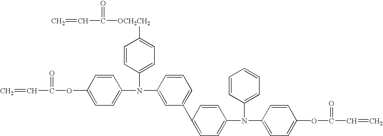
C=CC(=O)OC1=CC=C(N(C2=CC(C3=CC=C(N(C4=CC=CC=C4)C4=CC=C(OC(=O)C=C)C=C4)C=C3)=CC=C2)C2=CC=C([OCH2CH2]C(=O)C=C)C=C2)C=C1
